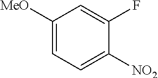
C1([MeO])=CC=C([NO2])C(F)=C1
